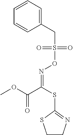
C1=CC=C(CS(ON=C(C(OC)=O)SC2=NCCS2)(=O)=O)C=C1
